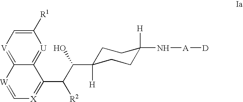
C12=[U]C([R1])=C[V]=C1[W]=C[X]=C2C(C(O)C1([H])CCC([H])(N[A][D])CC1)[R2]
